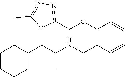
C1(CC(NCC2=C(OCC3=NN=C(C)O3)C=CC=C2)C)CCCCC1
